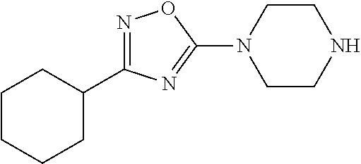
N1=C(C2CCCCC2)N=C(N2CCNCC2)O1
